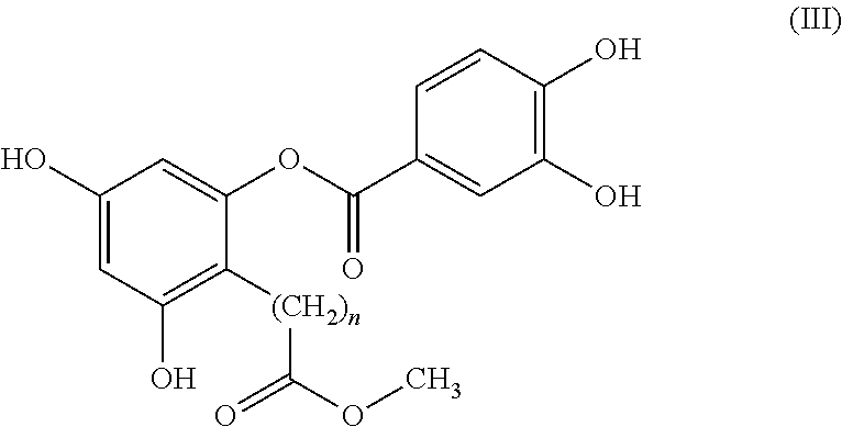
C1(O)=CC(O)=C([(CH2)n]C(OC)=O)C(OC(=O)C2=CC(O)=C(O)C=C2)=C1
